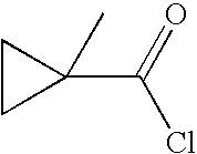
C1(C(=O)Cl)(C)CC1
